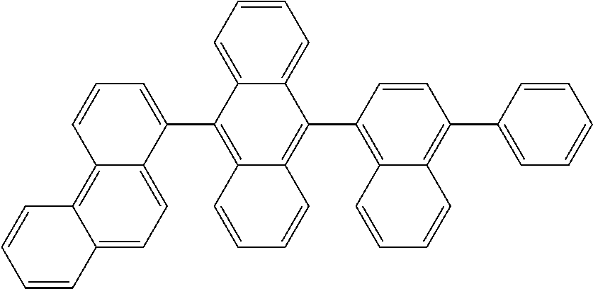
C1=CC=C2C(=C1)C(C1=C3C(=C(C4=CC=CC=C4)C=C1)C=CC=C3)=C1C(=C2C2=CC=CC3=C4C(=CC=C23)C=CC=C4)C=CC=C1
